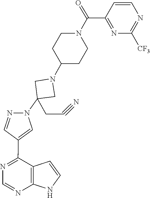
C1=NC2=C(C(C3=CN(C4(CC#N)CN(C5CCN(C(C6=NC([CF3])=NC=C6)=O)CC5)C4)N=C3)=N1)C=CN2
